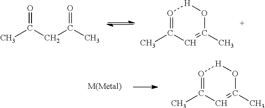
CC(CC(C)=O)=O.O1=C(C)C=C(C)O[H]1.O1=C(C)C=C(C)O[H]1
